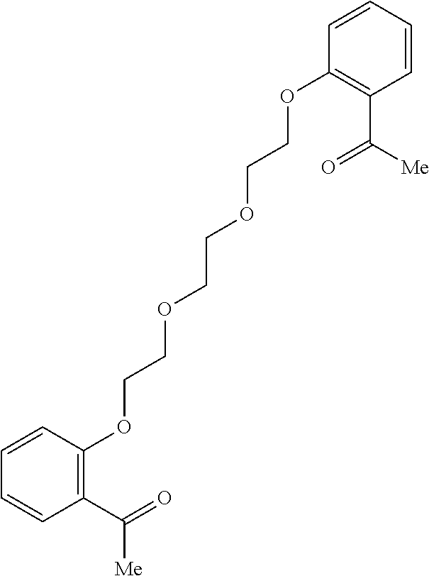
C1=CC=CC(C(=O)[Me])=C1OCCOCCOCCOC1=C(C([Me])=O)C=CC=C1
